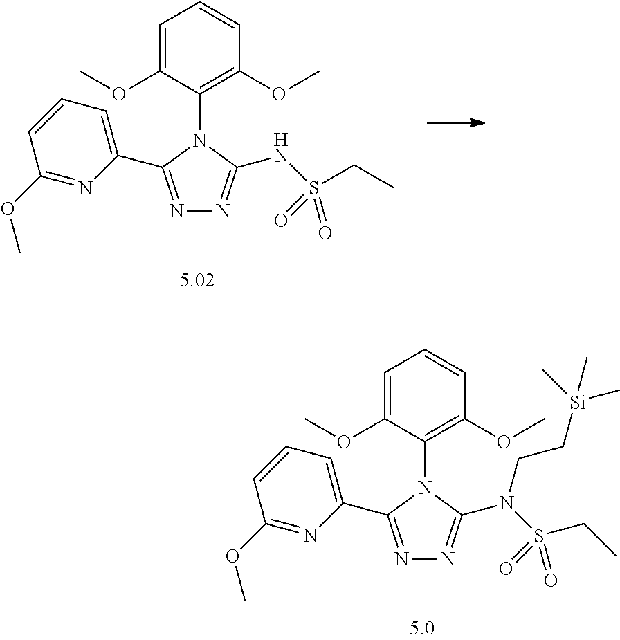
N1=C(C2=CC=CC(OC)=N2)N(C2=C(OC)C=CC=C2OC)C(N(S(CC)(=O)=O)CC[Si](C)(C)C)=N1.N1=C(C2=CC=CC(OC)=N2)N(C2=C(OC)C=CC=C2OC)C(NS(=O)(=O)CC)=N1
